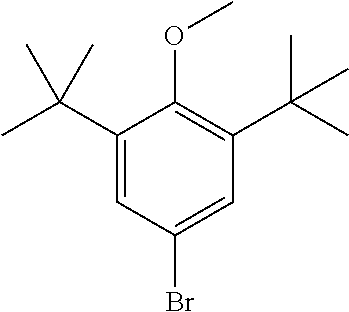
C1(C(C)(C)C)=CC(Br)=CC(C(C)(C)C)=C1OC
